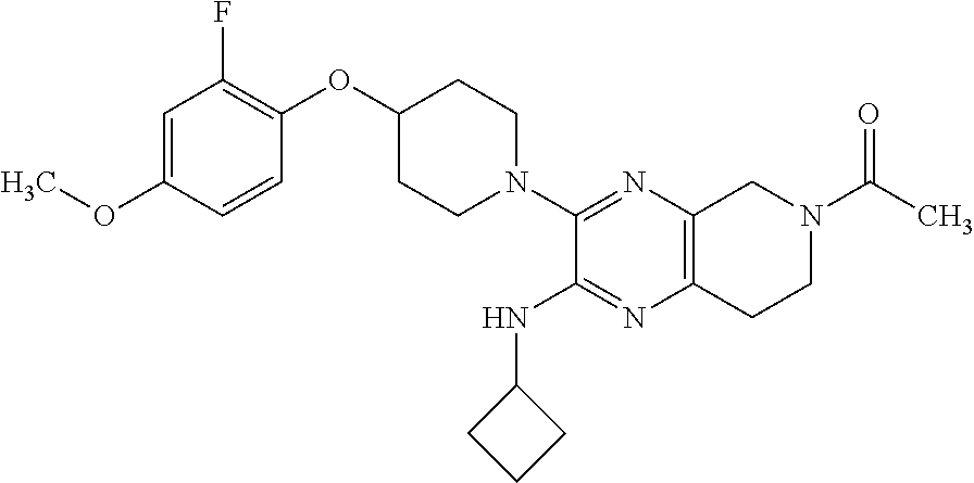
C1=C(OC)C=CC(OC2CCN(C3=NC4=C(N=C3NC3CCC3)CCN(C(C)=O)C4)CC2)=C1F
